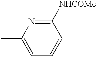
C1=C(C)N=C([NHCOMe])C=C1
